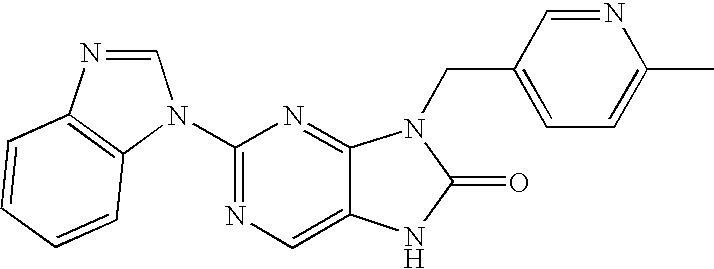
C1=NC2=C(N1C1=NC=C3C(=N1)N(CC1=CC=C(C)N=C1)C(=O)N3)C=CC=C2
